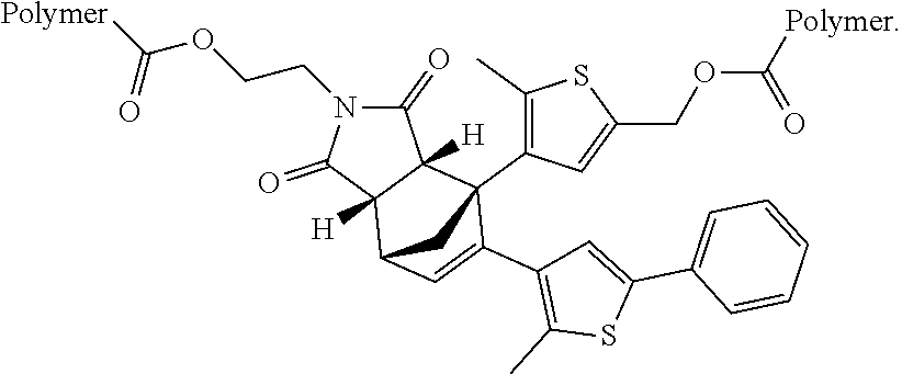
C1(=O)N(CCOC(=O)[Polymer])C(=O)C2([H])C1([H])C1(C3=C(C)SC(COC(=O)[Polymer])=C3)C(C3=C(C)SC(C4=CC=CC=C4)=C3)=CC2C1
